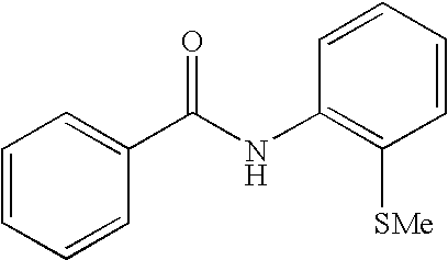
C1=CC=CC(C(NC2=C([SMe])C=CC=C2)=O)=C1
